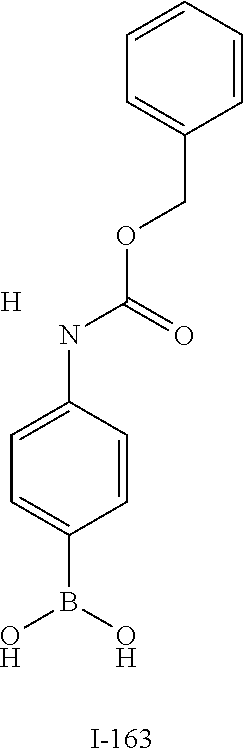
C1=C(NC(=O)OCC2=CC=CC=C2)C=CC(B(O)O)=C1.[H]
